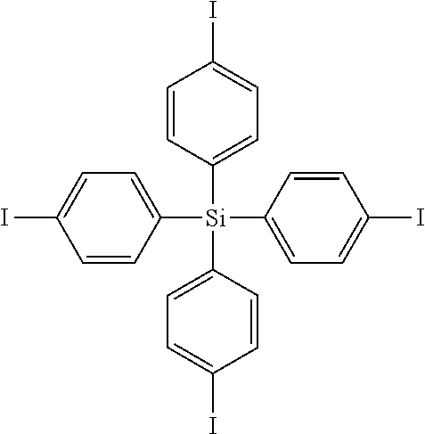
C1(I)=CC=C([Si](C2=CC=C(I)C=C2)(C2=CC=C(I)C=C2)C2=CC=C(I)C=C2)C=C1
